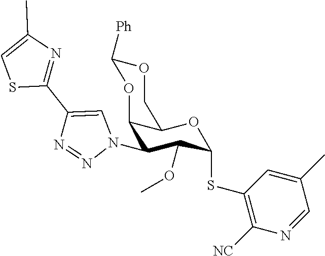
C1(N2C=C(C3=NC(C)=CS3)N=N2)C(OC)C(SC2=C([NC])N=CC(C)=C2)OC2C1OC([Ph])OC2
